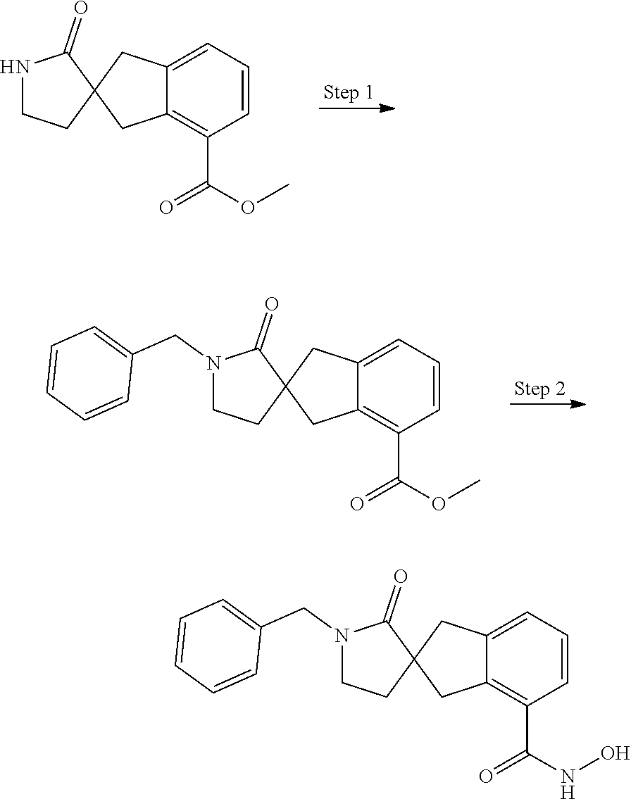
C1=CC=C2C(=C1C(OC)=O)CC1(C2)C(=O)NCC1.C1=CC=C2C(=C1C(OC)=O)CC1(C2)C(=O)N(CC2=CC=CC=C2)CC1.C1=CC=C2C(=C1C(NO)=O)CC1(C2)C(=O)N(CC2=CC=CC=C2)CC1
